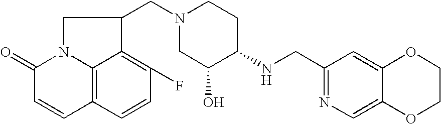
C12=C3C=CC(F)=C1C(CN1CC(O)C(NCC4=NC=C5C(=C4)OCCO5)CC1)CN2C(=O)C=C3
